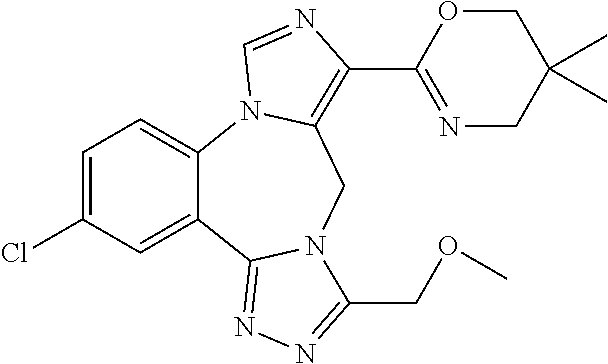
C1=C(Cl)C=C2C(=C1)N1C(=C(C3=NCC(C)(C)CO3)N=C1)CN1C2=NN=C1COC
